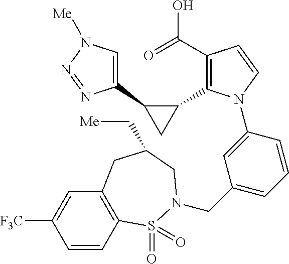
C1(C2CC2C2=C(C(=O)O)C=CN2C2=CC(CN3S(=O)(=O)C4=C(C=C([F3C])C=C4)CC(C[Me])C3)=CC=C2)=CN([Me])N=N1
